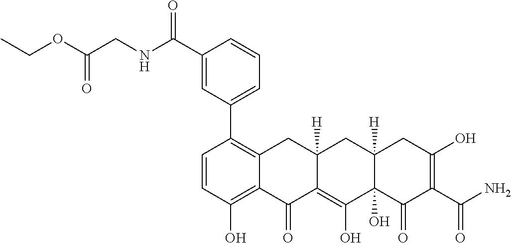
C1=CC(O)=C2C(=C1C1=CC=CC(C(NCC(OCC)=O)=O)=C1)CC1([H])C(=C(O)C3(O)C([H])(C1)CC(O)=C(C(N)=O)C3=O)C2=O
